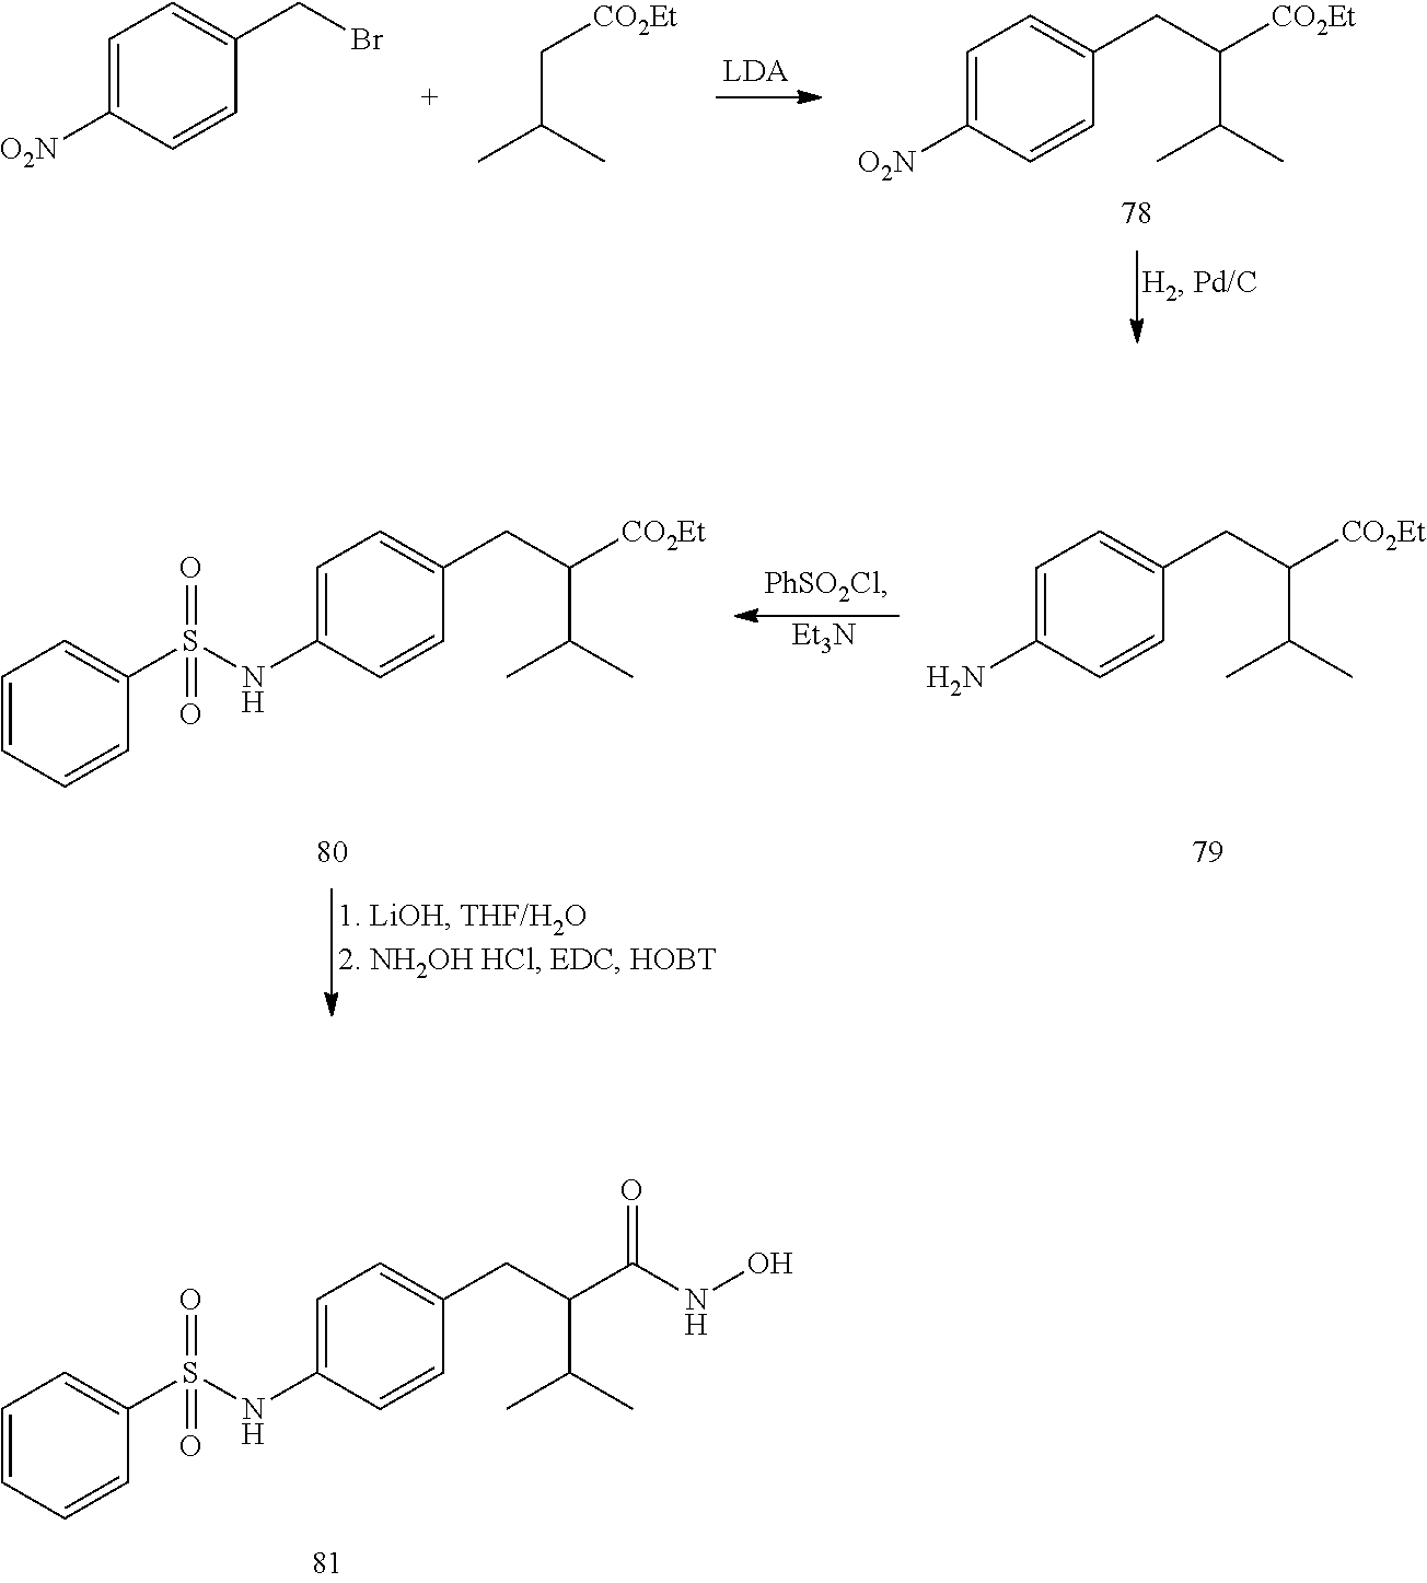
C1=C(N)C=CC(CC(C(C)C)[CO2Et])=C1.[Et3N].C1=C(NS(C2=CC=CC=C2)(=O)=O)C=CC(CC(C(C)C)[CO2Et])=C1.C1=C(NS(C2=CC=CC=C2)(=O)=O)C=CC(CC(C(C)C)C(NO)=O)=C1.C1=C([O2N])C=CC(CBr)=C1.C1=C([O2N])C=CC(CC(C(C)C)[CO2Et])=C1.C([CO2Et])C(C)C
